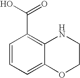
C1=CC=C2C(=C1C(O)=O)NCCO2
